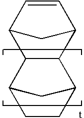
C12C=CC(C1)C1C2C2CCC1C2
